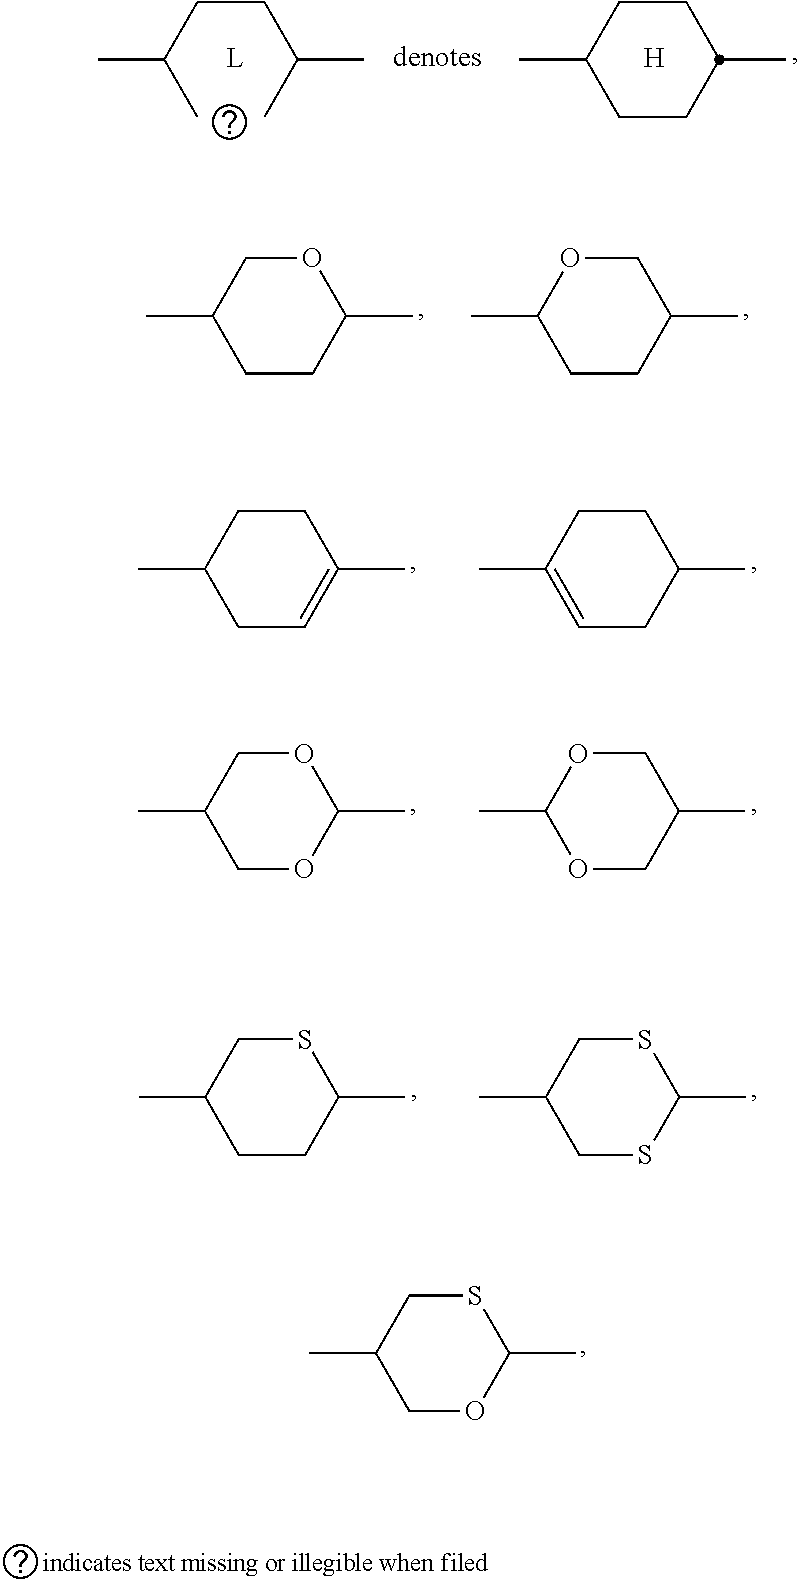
C1(C)CCC(C)OC1.C1(C)CCC(C)CO1.C1(C)CC=C(C)CC1.C1(C)=CCC(C)CC1.C1(C)COC(C)OC1.C1(C)OCC(C)CO1.C1(C)CCC(C)SC1.C1(C)CSC(C)SC1.C1(C)COC(C)SC1.C(C)(CCC(C)C)C.C1(C)CCC(C)CC1.[H]
